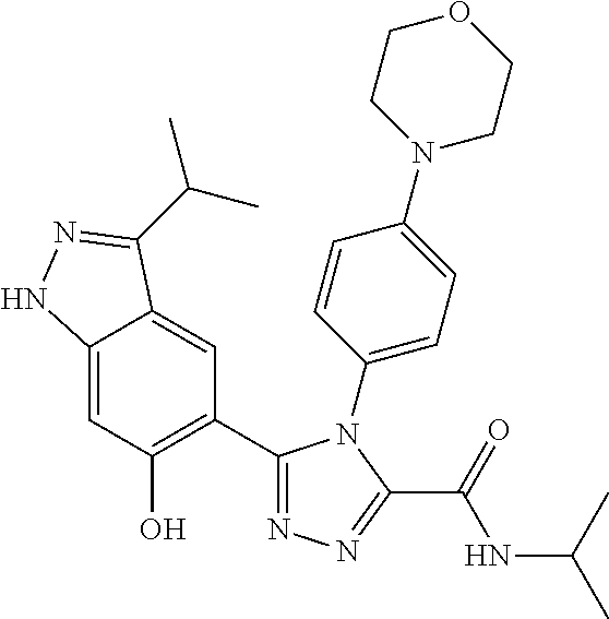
C1=C2C(=CC(C3=NN=C(C(=O)NC(C)C)N3C3=CC=C(N4CCOCC4)C=C3)=C1O)C(C(C)C)=NN2
